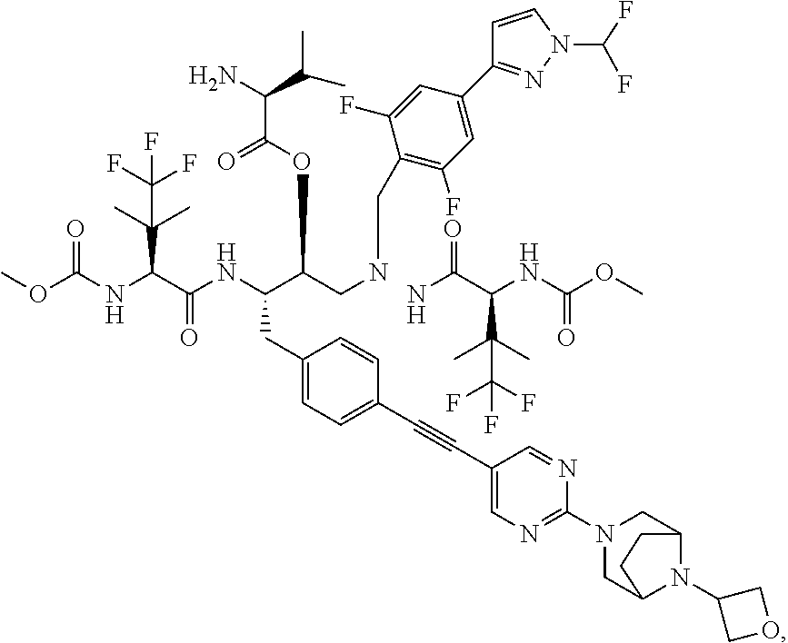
O(C(NC(C(NC(C(CNCC1=C(F)C=C(C2=NN(C(F)F)C=C2)C=C1F)OC(C(C(C)C)N)=O)CC1=CC=C(C#CC2=CN=C(N3CC4N(C5COC5)C(C3)CC4)N=C2)C=C1)=O)C(C)(C)C(F)(F)F)=O)C.NC(C(NC(OC)=O)C(C)(C)C(F)(F)F)=O
